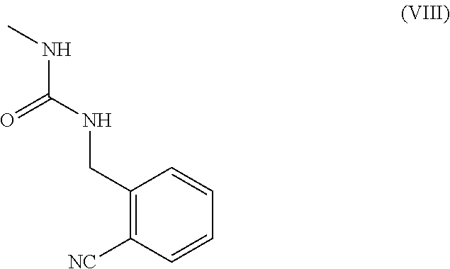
N(C(NCC1=C([NC])C=CC=C1)=O)C
